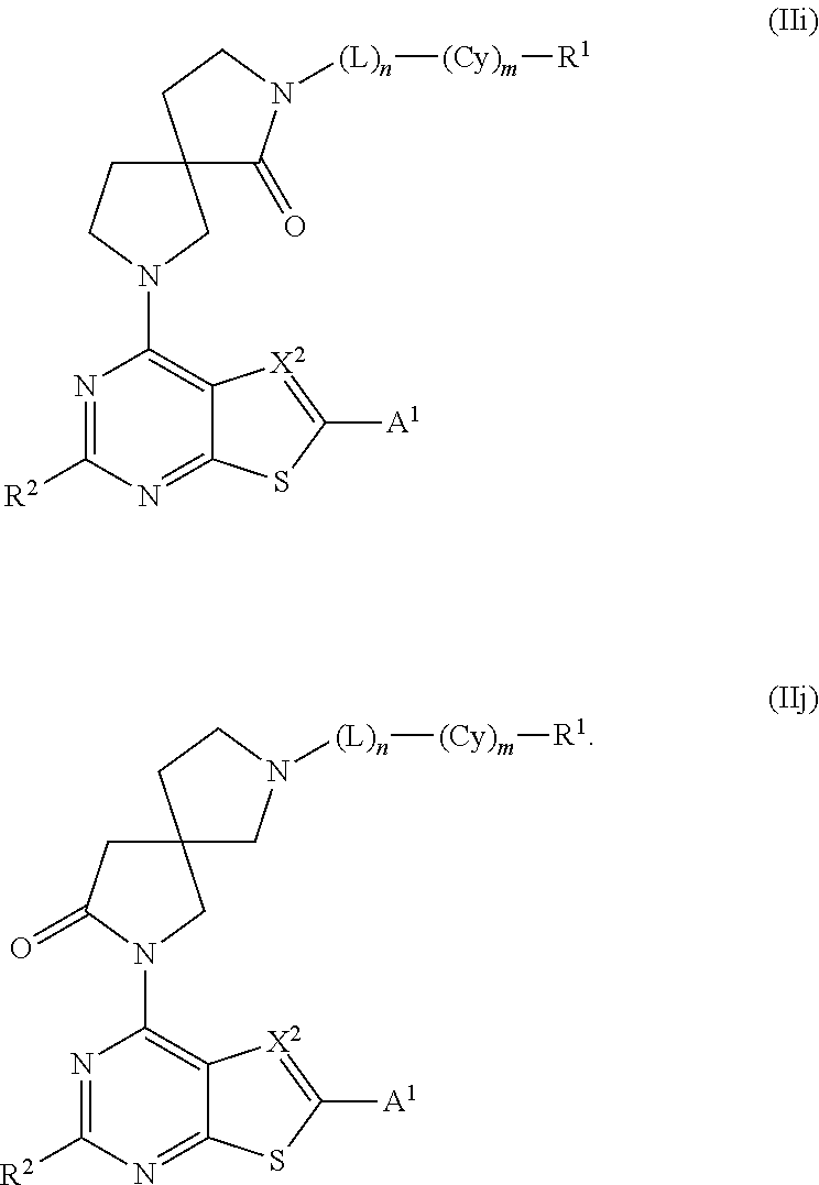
N1=C([R2])N=C2C(=C1N1CC3(CC1)C(=O)N([(L)n][(Cy)m][R1])CC3)[X2]=C([A1])S2.N1=C([R2])N=C2C(=C1N1CC3(CC1=O)CN([(L)n][(Cy)m][R1])CC3)[X2]=C([A1])S2
